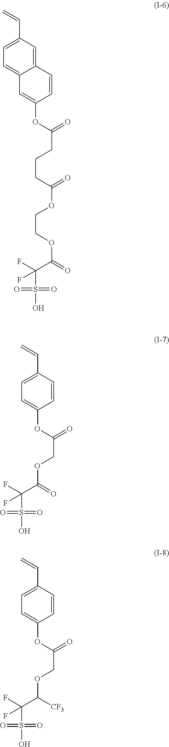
C=CC1=CC=C2C(=C1)C=CC(OC(=O)CCCC(=O)OCCOC(=O)C(S(=O)(=O)O)(F)F)=C2.C=CC1=CC=C(OC(=O)COC(C(F)(F)S(=O)(=O)O)=O)C=C1.C=CC1=CC=C(OC(=O)COC(C(F)(F)S(=O)(=O)O)[CF3])C=C1
